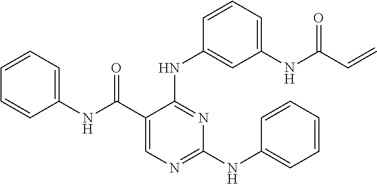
N(C1=NC=C(C(NC2=CC=CC=C2)=O)C(NC2=CC([NH]C(C=C)=O)=CC=C2)=N1)C1=CC=CC=C1
